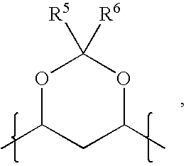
O1C(C)CC(C)OC1([R5])[R6]
